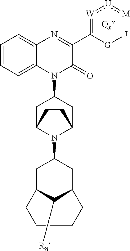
C1=CC=C2C(=C1)N=C(C1=[W]:[U]:[M][J][G]1)C(=O)N2C1CC2N(C3CC4C([R8])C(C3)CCCC4)C(C1)CC2
